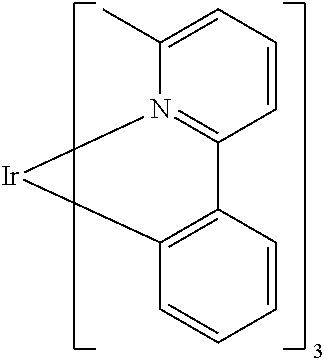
C1=CC=C(C)N2=C1C1=C(C=CC=C1)[Ir]2
